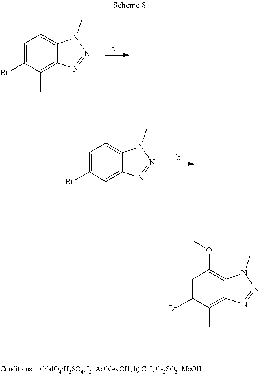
C1=C(Br)C(C)=C2C(=C1)N(C)N=N2.C1=C(Br)C(C)=C2C(=C1C)N(C)N=N2.C1=C(Br)C(C)=C2C(=C1OC)N(C)N=N2
